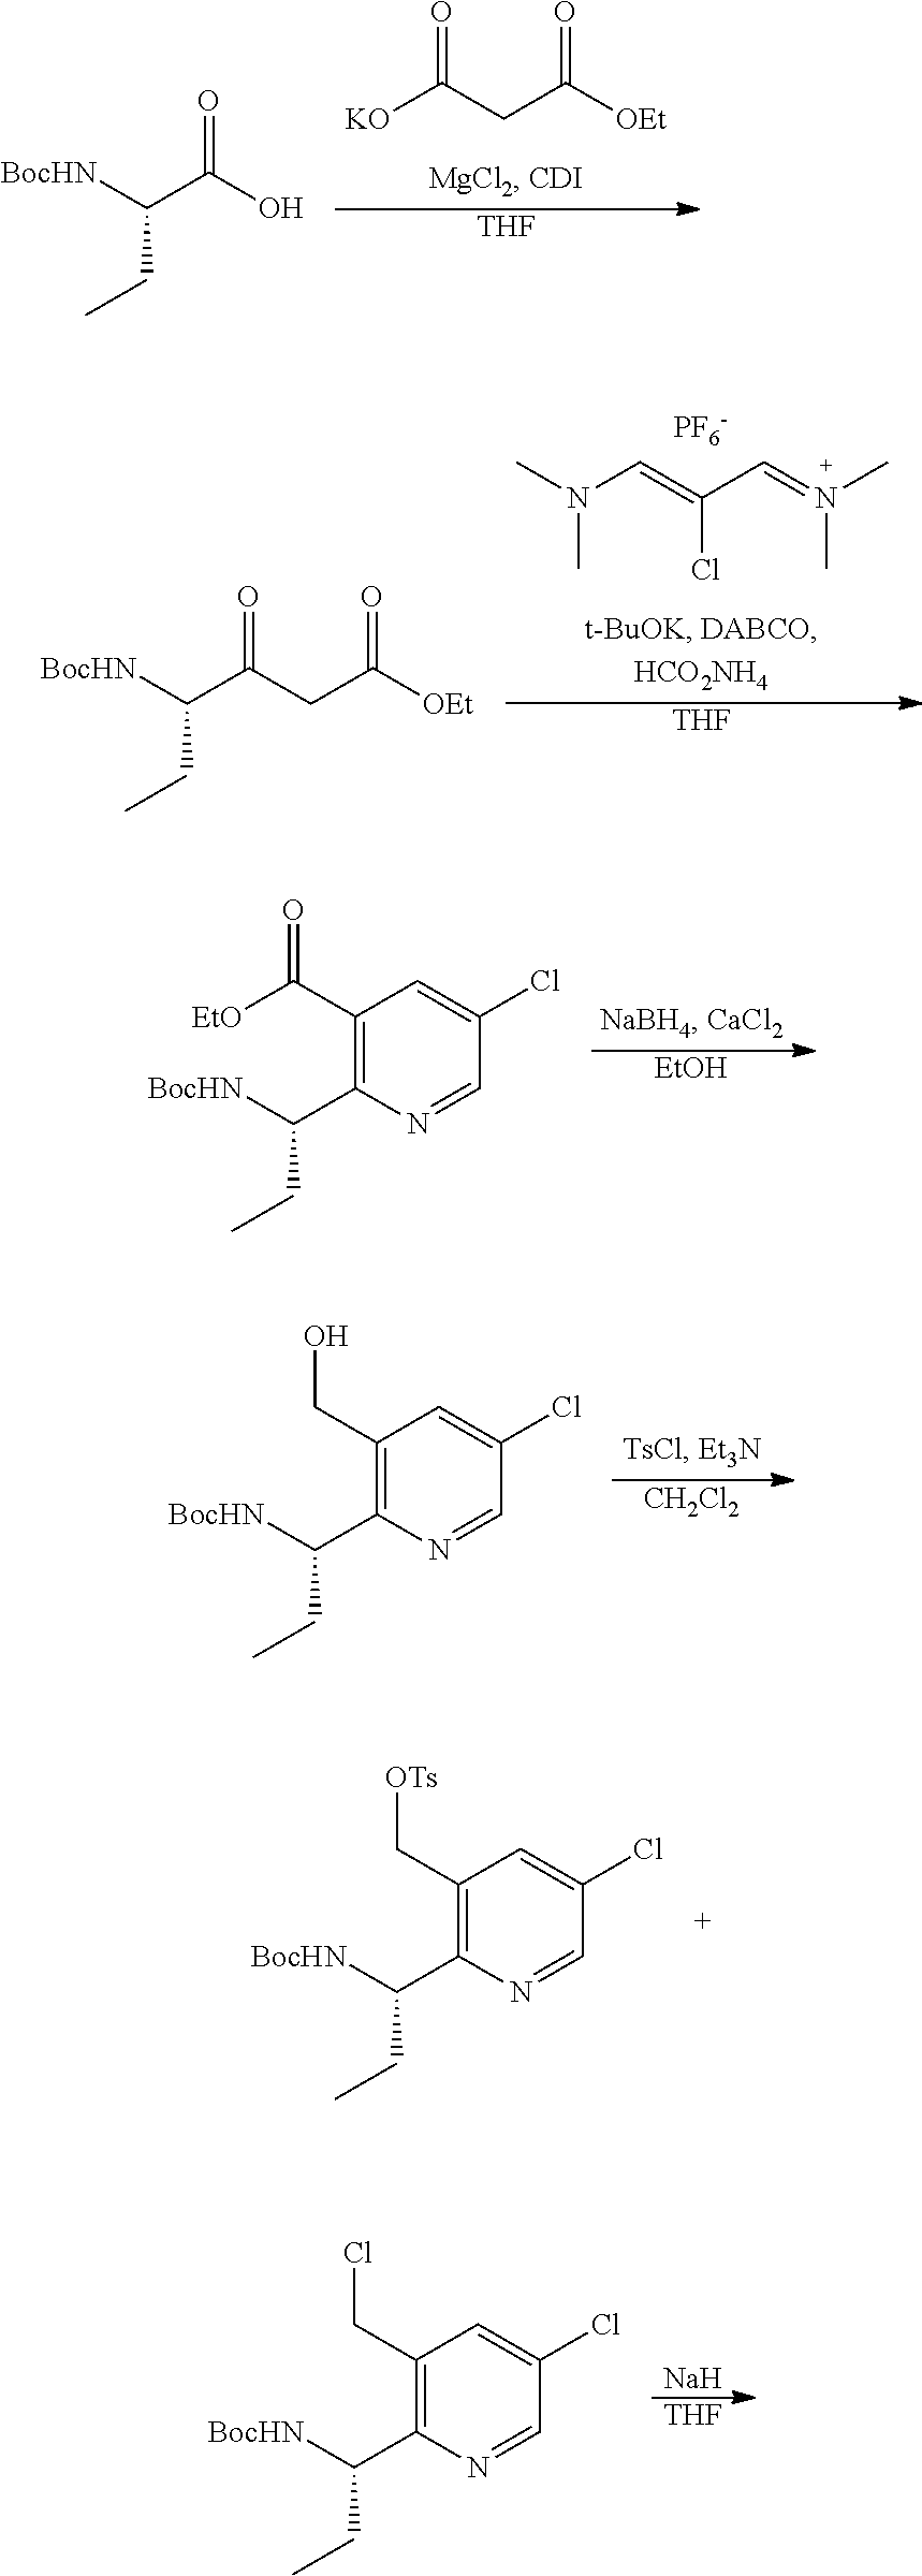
[KO]C(CC([OEt])=O)=O.[THF].O=C(O)C([BocHN])CC.N(C=C(C=N(C)C)Cl)(C)C.[PF6-].[THF].O=C(CC([OEt])=O)C([BocHN])CC.[EtOH].C1(C([EtO])=O)=C(C([BocHN])CC)N=CC(Cl)=C1.[CH2Cl2].C1(CO)=C(C([BocHN])CC)N=CC(Cl)=C1.C1(C[OTs])=C(C([BocHN])CC)N=CC(Cl)=C1.C1(CCl)=C(C([BocHN])CC)N=CC(Cl)=C1.[THF].[Na]
